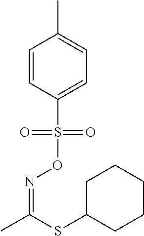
C1=CC(S(ON=C(C)SC2CCCCC2)(=O)=O)=CC=C1C
